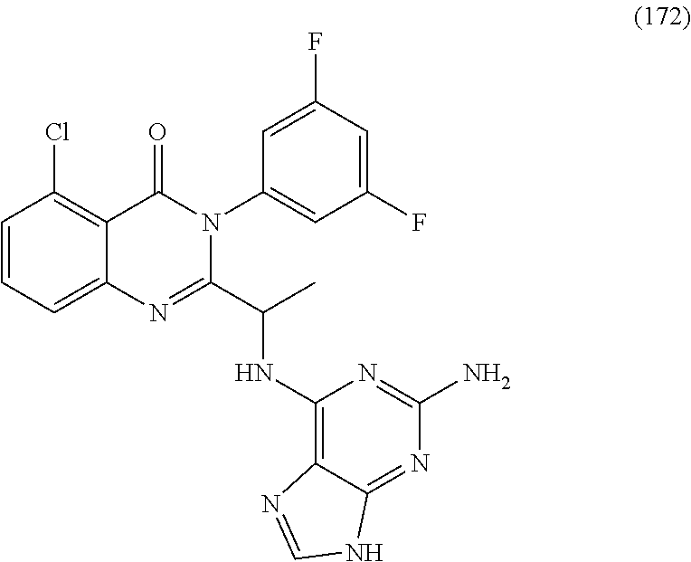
C1=CC=C2C(=C1Cl)C(=O)N(C1=CC(F)=CC(F)=C1)C(C(C)NC1=C3C(=NC(N)=N1)NC=N3)=N2
